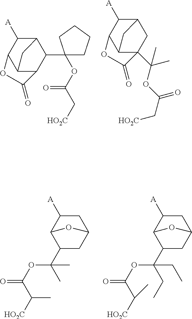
C1([A])C2C(C3(OC(C[HO2C])=O)CCCC3)C3C(C1OC3=O)C2.C1([A])C2CC3(C(C)(OC(C[HO2C])=O)C)C(C1OC3=O)C2.C1C([A])C2C(C(OC(C([HO2C])C)=O)(C)C)CC1O2.C1C([A])C2C(C(OC(C([HO2C])C)=O)(CC)CC)CC1O2
